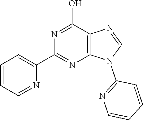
C12=C(C(O)=NC(C3=CC=CC=N3)=N1)N=CN2C1=NC=CC=C1
